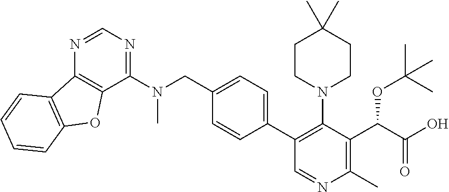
C(C1=CC=C(C2=C(N3CCC(C)(C)CC3)C(C(C(O)=O)OC(C)(C)C)=C(C)N=C2)C=C1)N(C1=NC=NC2=C1OC1=C2C=CC=C1)C
